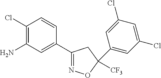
NC1=C(Cl)C=CC(C2=NOC([CF3])(C3=CC(Cl)=CC(Cl)=C3)C2)=C1
